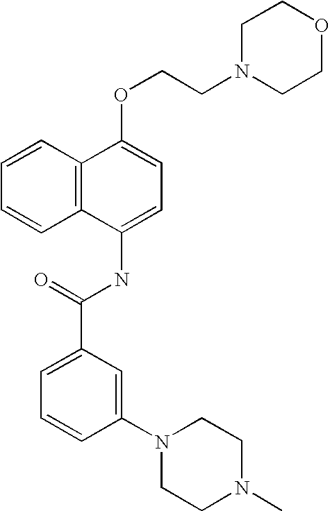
C1=CC2=C(C=C1)C(NC(C1=CC=CC(N3CCN(C)CC3)=C1)=O)=CC=C2OCCN1CCOCC1
